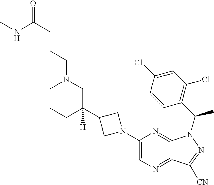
C1CCC(C2CN(C3=CN=C4C(=N3)N(C(C3=C(Cl)C=C(Cl)C=C3)C)N=C4[CN])C2)([H])CN1CCCC(=O)NC
